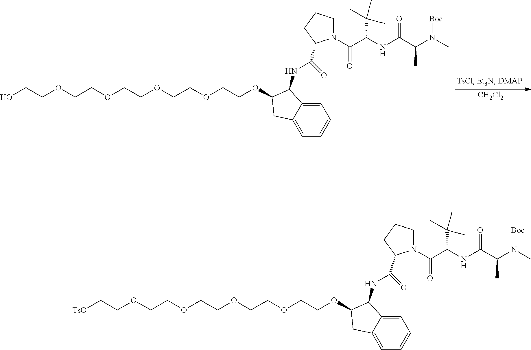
[CH2Cl2].OCCOCCOCCOCCOCCOC1C(NC(=O)C2N(C(C(NC(C(N(C)[Boc])C)=O)C(C)(C)C)=O)CCC2)C2=CC=CC=C2C1.[TsO]CCOCCOCCOCCOCCOC1C(NC(=O)C2N(C(C(NC(C(N(C)[Boc])C)=O)C(C)(C)C)=O)CCC2)C2=CC=CC=C2C1
